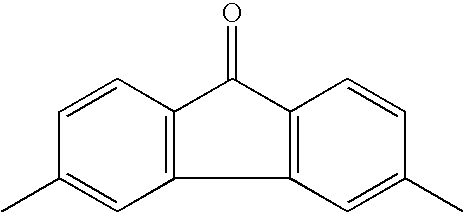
C1=CC(C)=CC2=C1C(=O)C1=C2C=C(C)C=C1
